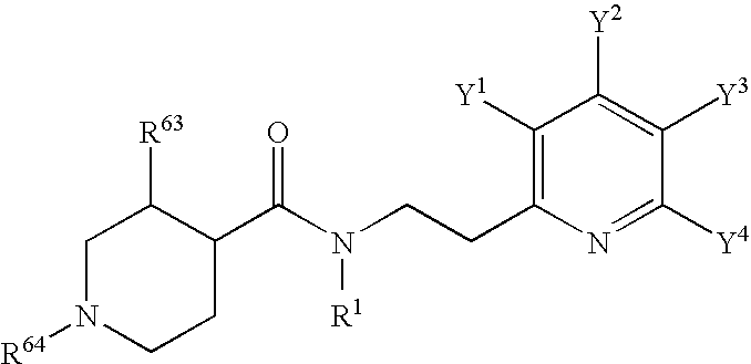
C1N([R64])CCC(C(N(CCC2=C([Y1])C([Y2])=C([Y3])C([Y4])=N2)[R1])=O)C1[R63]
